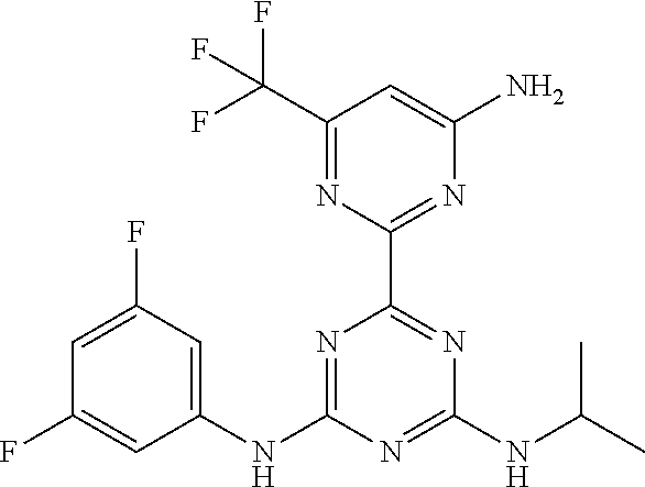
C1(C(F)(F)F)=NC(C2=NC(NC(C)C)=NC(NC3=CC(F)=CC(F)=C3)=N2)=NC(N)=C1
